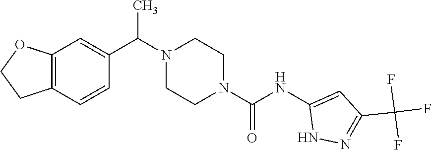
N1(C(C2=CC3=C(C=C2)CCO3)C)CCN(C(NC2=CC(C(F)(F)F)=NN2)=O)CC1
